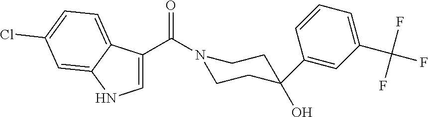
C1=C(C(=O)N2CCC(O)(C3=CC(C(F)(F)F)=CC=C3)CC2)C2=CC=C(Cl)C=C2N1
